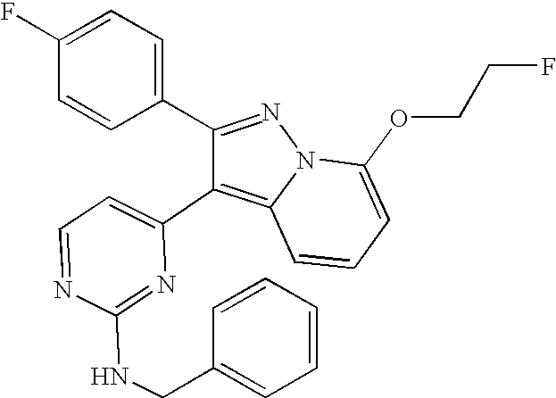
C1(C2=NN3C(=C2C2=CC=NC(NCC4=CC=CC=C4)=N2)C=CC=C3OCCF)=CC=C(F)C=C1
